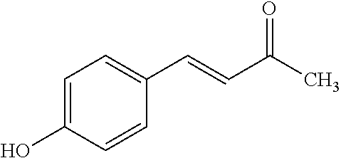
C1=C(O)C=CC(C=CC(C)=O)=C1
